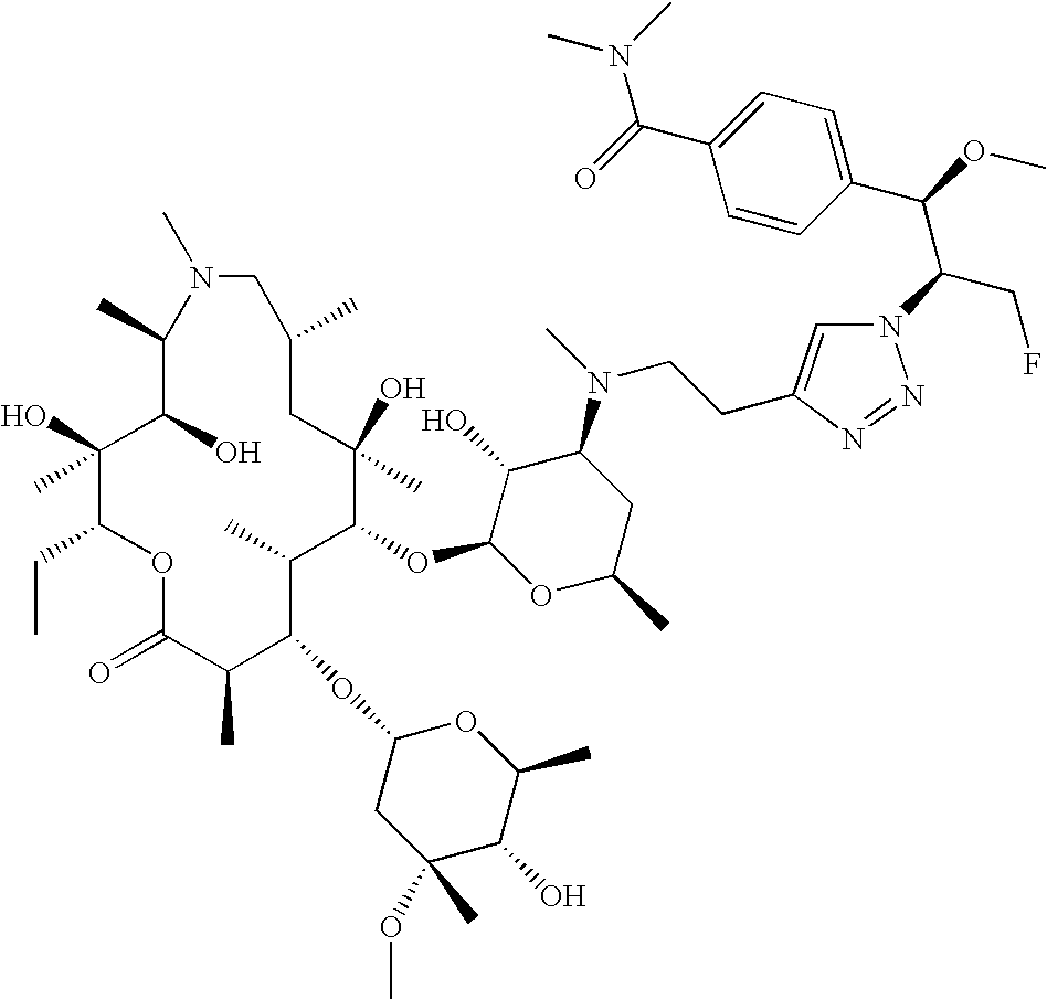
C1(O)(C)C(CC)OC(=O)C(C)C(OC2CC(OC)(C)C(O)C(C)O2)C(C)C(OC2OC(C)CC(N(C)CCC3=CN(C(CF)C(C4=CC=C(C(N(C)C)=O)C=C4)OC)N=N3)C2O)C(O)(C)CC(C)CN(C)C(C)C1O
